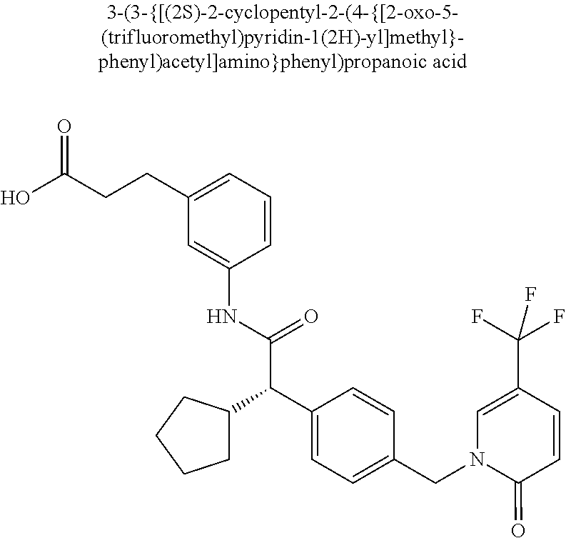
OC(CCC1=CC=CC(NC(=O)C(C2CCCC2)C2=CC=C(CN3C(=O)C=CC(C(F)(F)F)=C3)C=C2)=C1)=O
